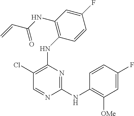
N(C1=C(Cl)C=NC(NC2=C([OMe])C=C(F)C=C2)=N1)C1=C(NC(C=C)=O)C=C(F)C=C1
